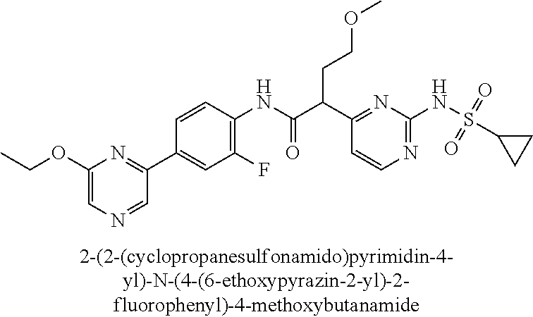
N1=C(NS(=O)(=O)C2CC2)N=C(C(C(NC2=C(F)C=C(C3=NC(OCC)=CN=C3)C=C2)=O)CCOC)C=C1
